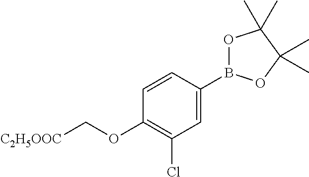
C1=C(B2OC(C)(C)C(C)(C)O2)C=CC(OC[C2H5OOC])=C1Cl
